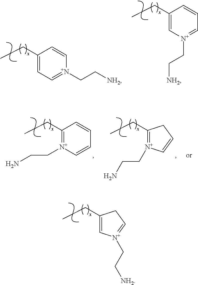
CCC1=C[N+](CC[NH2])=CC1.CCC1=[N+](CCN)C=CC=C1.CCC1=[N+](CCN)C=CC1.CCC1=CC=[N+](CC[NH2])C=C1.CCC1=C[N+](CC[NH2])=CC=C1
